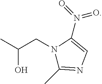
N1(CC(C)O)C(C)=NC=C1N(=O)=O
